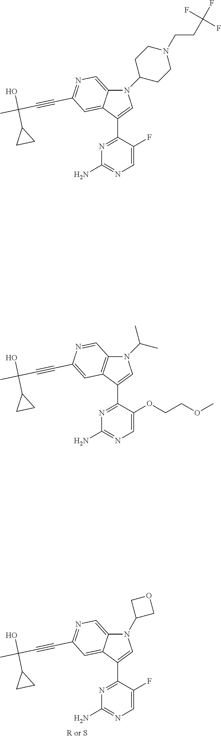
N1(C2COC2)C2=CN=C(C#CC(C)(O)C3CC3)C=C2C(C2=NC(N)=NC=C2F)=C1.N1(C2CCN(CCC(F)(F)F)CC2)C2=CN=C(C#CC(C)(O)C3CC3)C=C2C(C2=NC(N)=NC=C2F)=C1.N1(C(C)C)C2=C(C(C3=NC(N)=NC=C3OCCOC)=C1)C=C(C#CC(C)(O)C1CC1)N=C2
